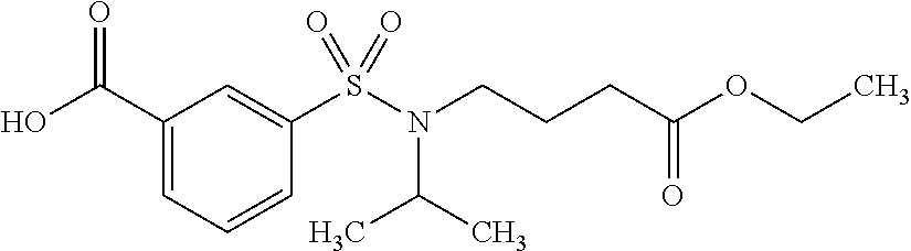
C1(C(O)=O)=CC=CC(S(N(CCCC(OCC)=O)C(C)C)(=O)=O)=C1
